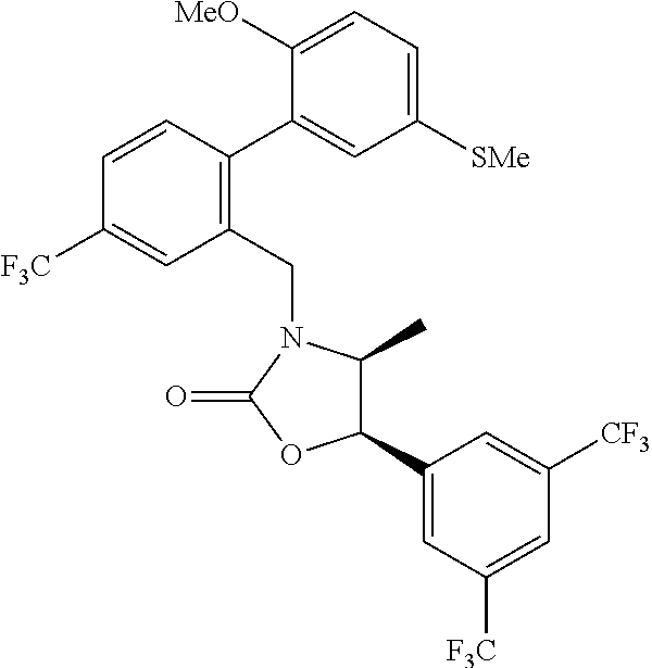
C1(CN2C(C)C(C3=CC([F3C])=CC([CF3])=C3)OC2=O)=C(C2=CC([SMe])=CC=C2[MeO])C=CC([F3C])=C1
